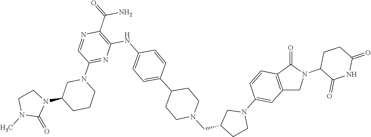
C1=CC(N2CC(CN3CCC(C4=CC=C(NC5=C(C(N)=O)N=CC(N6CC(N7CCN(C)C7=O)CCC6)=N5)C=C4)CC3)CC2)=CC2=C1C(=O)N(C1CCC(=O)NC1=O)C2
